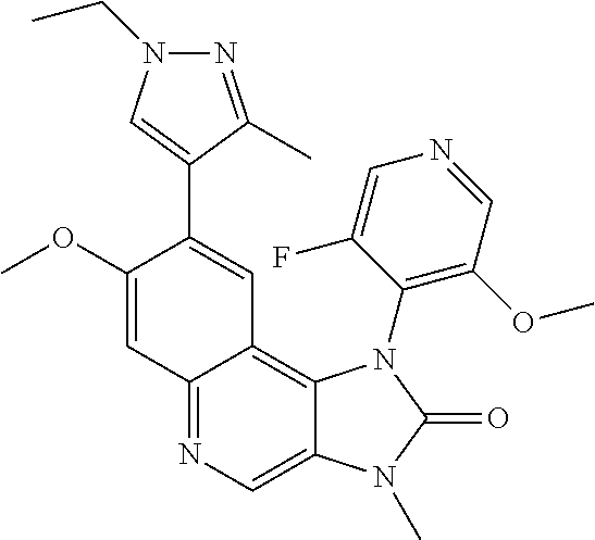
C12=NC=C3C(=C1C=C(C1=CN(CC)N=C1C)C(OC)=C2)N(C1=C(OC)C=NC=C1F)C(=O)N3C
